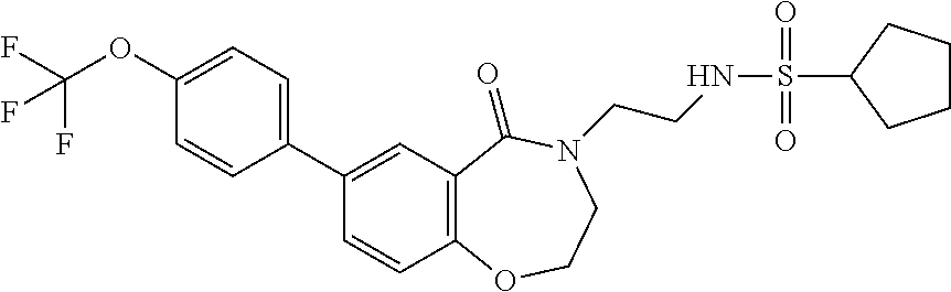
C1(C2=CC3=C(C=C2)OCCN(CCNS(=O)(=O)C2CCCC2)C3=O)=CC=C(OC(F)(F)F)C=C1
